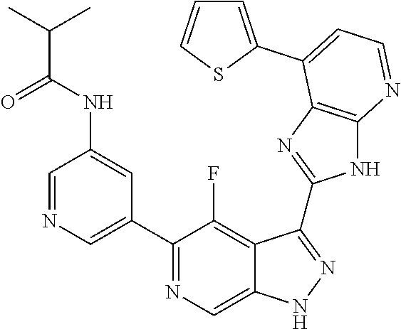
C1=NC=C(C2=NC=C3C(=C2F)C(C2=NC4=C(N2)N=CC=C4C2=CC=CS2)=NN3)C=C1NC(C(C)C)=O
